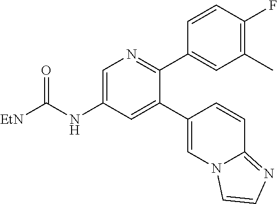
C1=C(NC([EtN])=O)C=C(C2=CN3C(=NC=C3)C=C2)C(C2=CC(C)=C(F)C=C2)=N1
